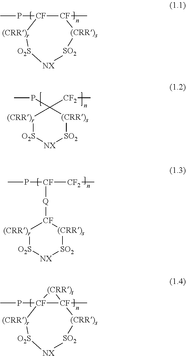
CP[CF]1[(CRR)r][O2S][NX][SO2][(CRR)s][CF]1C.C1(PC)([CF2]C)[(CRR)r][O2S][NX][SO2][(CRR)s]1.CP[CF]12[(CRR)r][O2S][NX][SO2][(CRR)s][CF]1(C)[(CRR)t]2.[CF]1([Q][CF]([CF2]C)PC)[(CRR)r][O2S][NX][SO2][(CRR)s]1
